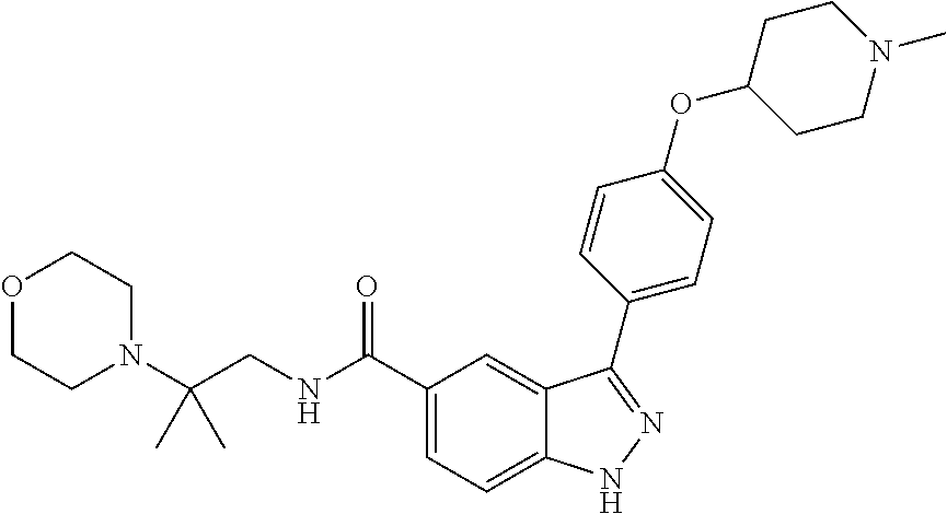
O1CCN(C(CNC(C2=CC=C3C(=C2)C(C2=CC=C(OC4CCN(C)CC4)C=C2)=NN3)=O)(C)C)CC1
